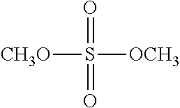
[CH3O]S([OCH3])(=O)=O
